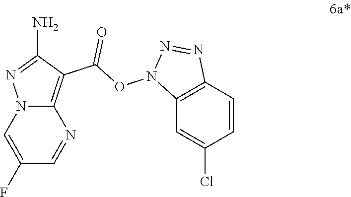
N12C(=C(C(ON3C4=C(C=CC(Cl)=C4)N=N3)=O)C(N)=N1)N=CC(F)=C2
